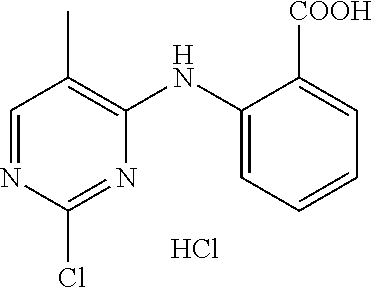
C1=NC(Cl)=NC(NC2=CC=CC=C2[COOH])=C1C.Cl
